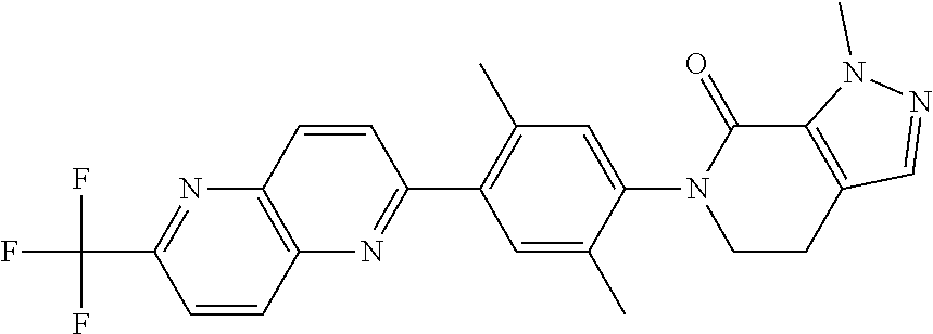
N1=C(C(F)(F)F)C=CC2=C1C=CC(C1=C(C)C=C(N3CCC4=C(C3=O)N(C)N=C4)C(C)=C1)=N2
